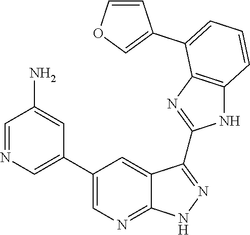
C1=COC=C1C1=CC=CC2=C1N=C(C1=NNC3=NC=C(C4=CN=CC(N)=C4)C=C31)N2
